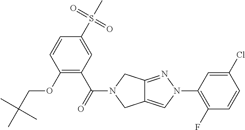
O(C1=C(C(=O)N2CC3=CN(C4=C(F)C=CC(Cl)=C4)N=C3C2)C=C(S(C)(=O)=O)C=C1)CC(C)(C)C
